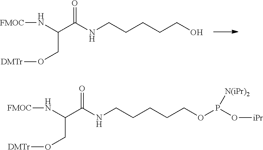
C(C(NCCCCCO)=O)(N[FMOC])CO[DMTr].C(C(NCCCCCOP(O[iPr])[N(iPr)2])=O)(N[FMOC])CO[DMTr]
